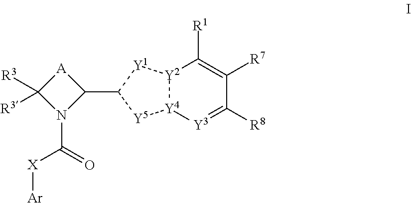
[Y2]12[Y4]([Y3]=C([R8])C([R7])=C1[R1])[Y5]C(C1[A]C([R3])([R3])N1C(=O)[X][Ar])[Y1]2
